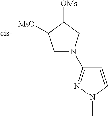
C1=CN(C)N=C1N1CC([MsO])C([OMs])C1
